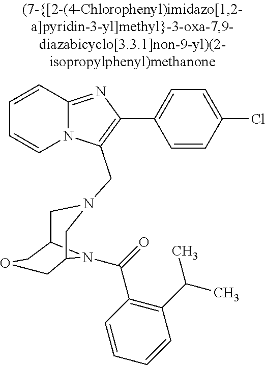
N12C(=NC(C3=CC=C(Cl)C=C3)=C1CN1CC3N(C(=O)C4=C(C(C)C)C=CC=C4)C(C1)COC3)C=CC=C2
